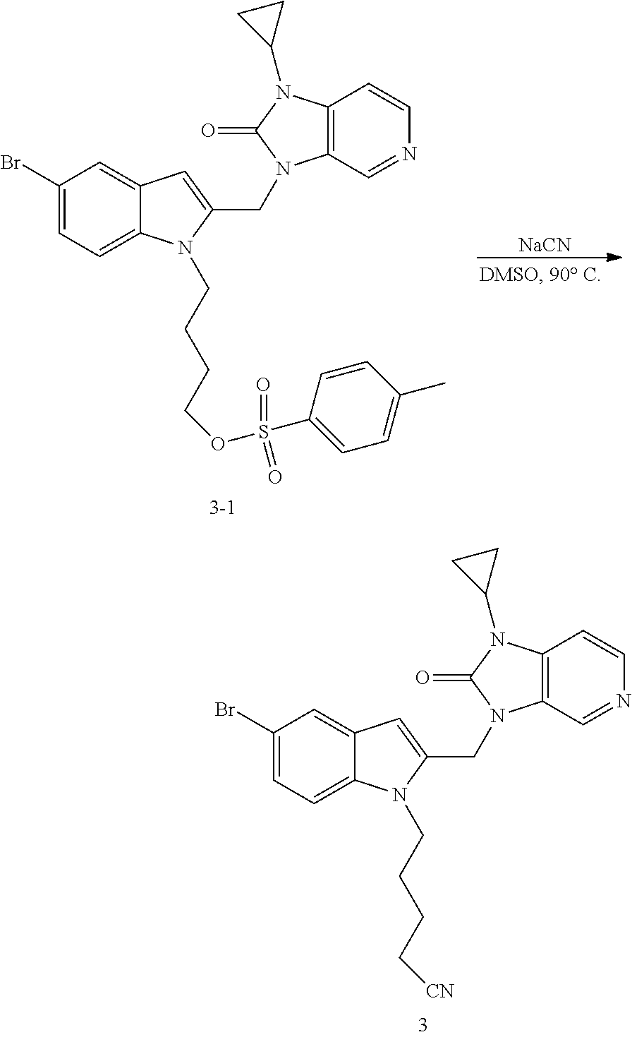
C1(Br)=CC=C2C(=C1)C=C(CN1C3=C(C=CN=C3)N(C3CC3)C1=O)N2CCCCOS(C1=CC=C(C)C=C1)(=O)=O.[NaCN].C1(Br)=CC=C2C(=C1)C=C(CN1C3=C(C=CN=C3)N(C3CC3)C1=O)N2CCCC[CN]
